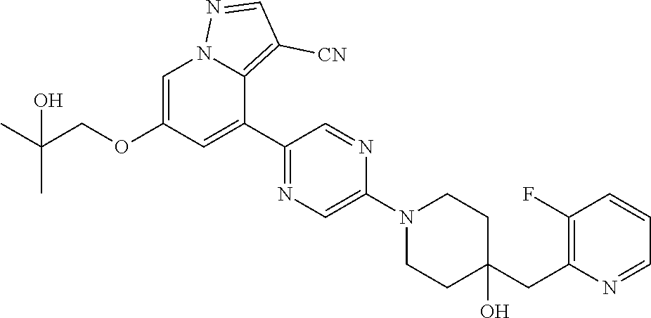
C1=C(OCC(C)(C)O)C=C(C2=NC=C(N3CCC(CC4=C(F)C=CC=N4)(O)CC3)N=C2)C2=C([CN])C=NN12
